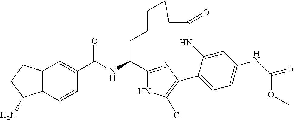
C1(C(NC2C3=NC(=C(Cl)N3)C3=CC=C(NC(=O)OC)C=C3NC(=O)CCC=CC2)=O)=CC2=C(C=C1)C(N)CC2
